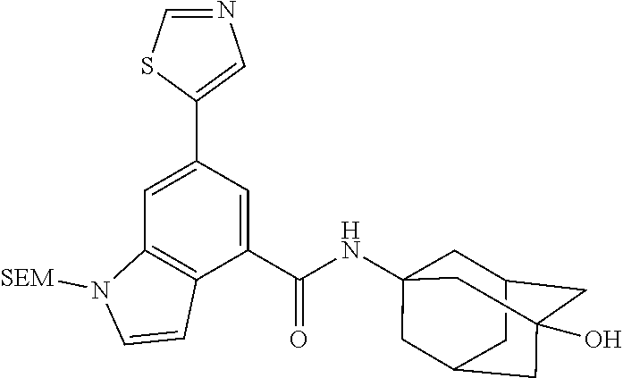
C1=C(C2=CN=CS2)C=C(C(NC23CC4CC(O)(CC(C2)C4)C3)=O)C2=C1N([SEM])C=C2
